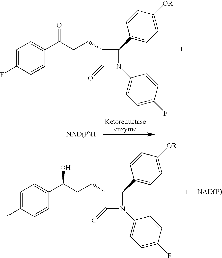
C1=C(F)C=CC(C(CCC2C(=O)N(C3=CC=C(F)C=C3)C2C2=CC=C([OR])C=C2)=O)=C1.C1=C(F)C=CC(C(CCC2C(=O)N(C3=CC=C(F)C=C3)C2C2=CC=C([OR])C=C2)O)=C1
